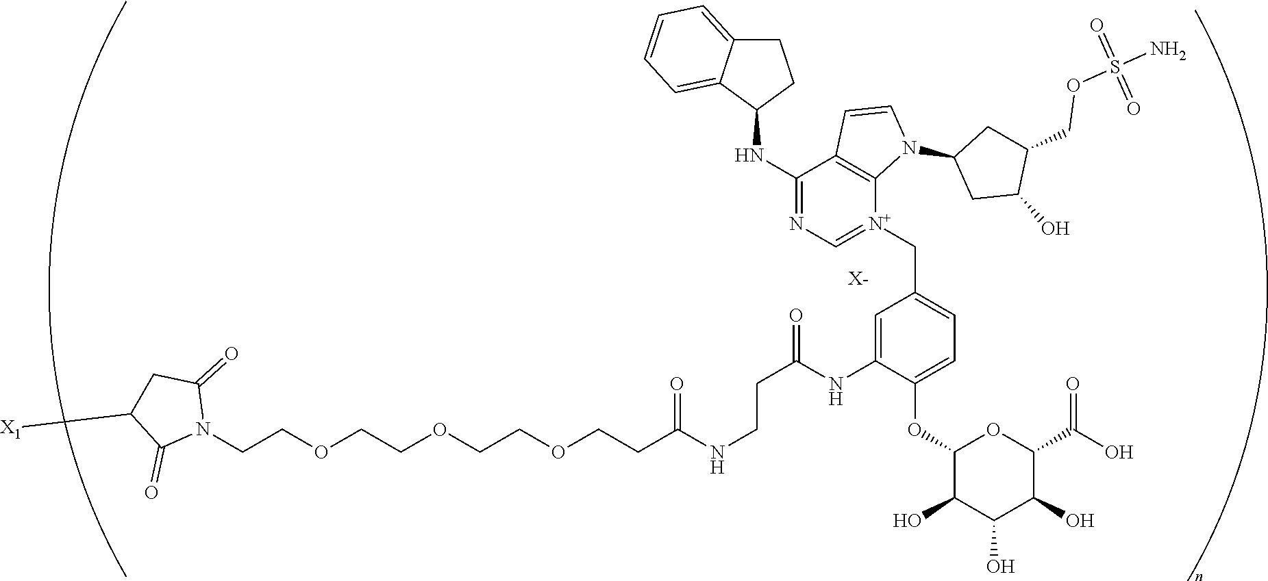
C(COCCOCCOCCC(NCCC(=O)NC1=CC(C[N+]2=CN=C(NC3CCC4=CC=CC=C34)C3=C2N(C2CC(O)C(COS(N)(=O)=O)C2)C=C3)=CC=C1OC1C(O)C(O)C(O)C(C(O)=O)O1)=O)N1C(=O)CC([X1])C1=O.[X-]
